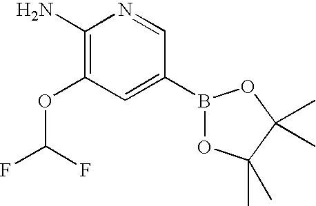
C1(B2OC(C)(C)C(C)(C)O2)=CC(OC(F)F)=C(N)N=C1
